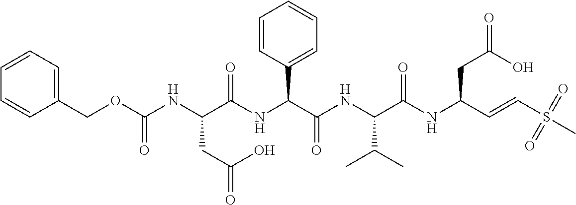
N(C(C(NC(C(NC(C=CS(C)(=O)=O)CC(=O)O)=O)C(C)C)=O)C1=CC=CC=C1)C(C(NC(OCC1=CC=CC=C1)=O)CC(=O)O)=O
